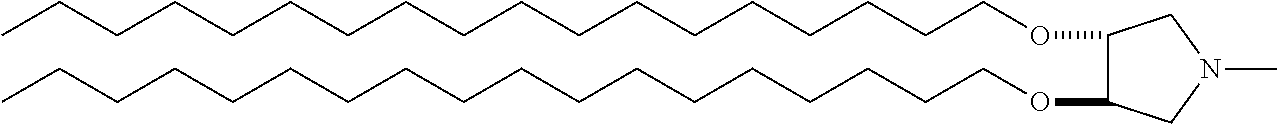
O(CCCCCCCCCCCCCCCCCC)C1C(OCCCCCCCCCCCCCCCCCC)CN(C)C1
